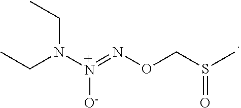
N([+N](=NOCS(C)=O)[O-])(CC)CC
